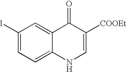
C1([l])=CC=C2C(=C1)C(=O)C([COOEt])=CN2
